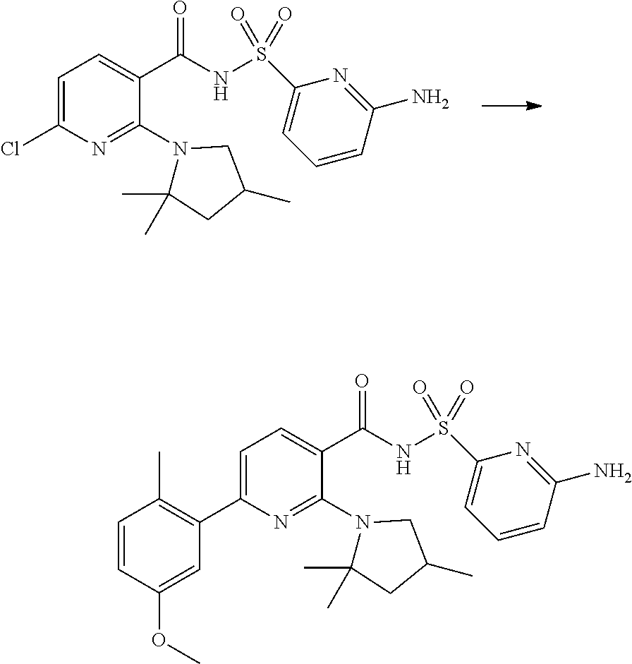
C1=C(Cl)N=C(N2C(C)(C)CC(C)C2)C(C(NS(C2=CC=CC(N)=N2)(=O)=O)=O)=C1.C1=C(C2=C(C)C=CC(OC)=C2)N=C(N2C(C)(C)CC(C)C2)C(C(NS(C2=CC=CC(N)=N2)(=O)=O)=O)=C1
